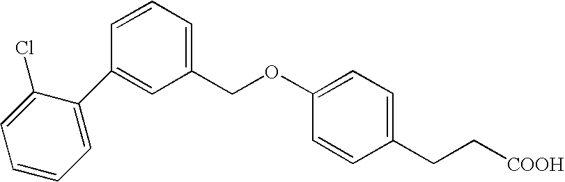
C1=C(C2=CC(COC3=CC=C(CC[COOH])C=C3)=CC=C2)C(Cl)=CC=C1
